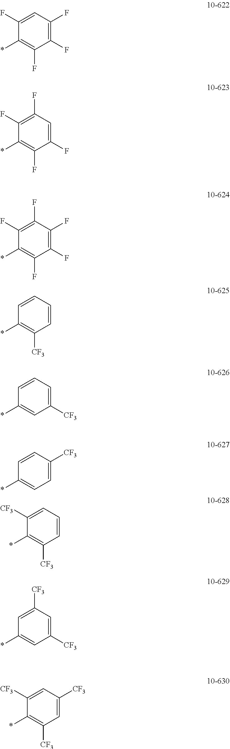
C1(F)=CC(F)=C(F)C(F)=C1*.C1(F)=C(F)C=C(F)C(F)=C1*.C1(F)=C(F)C(F)=C(F)C(F)=C1*.C1=CC=CC([CF3])=C1*.C1=CC=C([CF3])C=C1*.C1=CC([CF3])=CC=C1*.C1([CF3])=CC=CC([CF3])=C1*.C1=C([CF3])C=C([CF3])C=C1*.C1([CF3])=CC([CF3])=CC([CF3])=C1*
